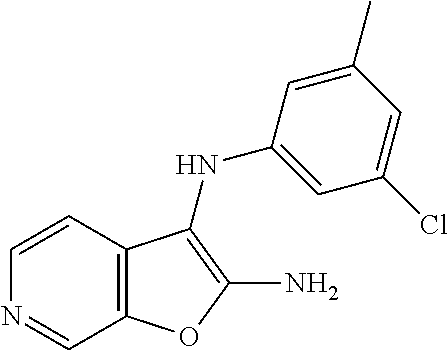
N1=CC2=C(C=C1)C(NC1=CC(Cl)=CC(C)=C1)=C(N)O2
